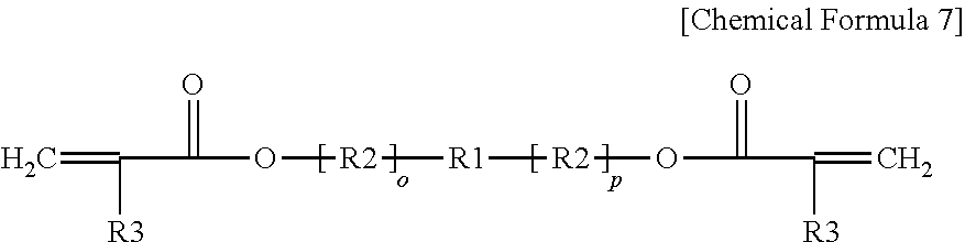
C=C([R3])C(=O)O[R2][R1][R2]OC(=O)C(=C)[R3]
